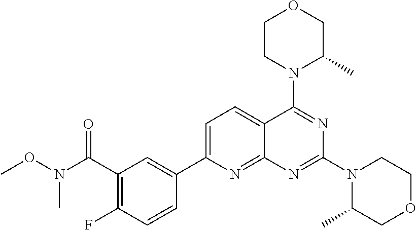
C1(C(=O)N(C)OC)=C(F)C=CC(C2=CC=C3C(=N2)N=C(N2C(C)COCC2)N=C3N2C(C)COCC2)=C1
